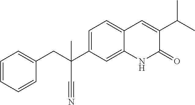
C1=CC=CC(CC(C2=CC=C3C(=C2)NC(=O)C(C(C)C)=C3)(C)C#N)=C1
